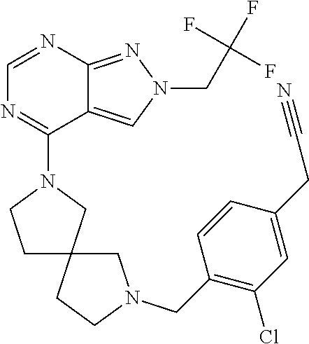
C1=NC2=NN(CC(F)(F)F)C=C2C(N2CCC3(C2)CCN(CC2=C(Cl)C=C(CC#N)C=C2)C3)=N1
